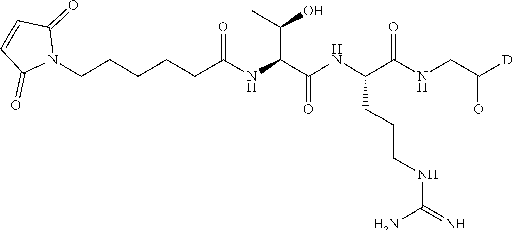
N1(CCCCCC(NC(C(NC(C(NCC([D])=O)=O)CCCNC(=N)N)=O)C(O)C)=O)C(=O)C=CC1=O
